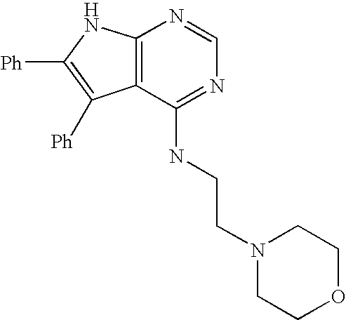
C12=C(C(NCCN3CCOCC3)=NC=N1)C([Ph])=C([Ph])N2
